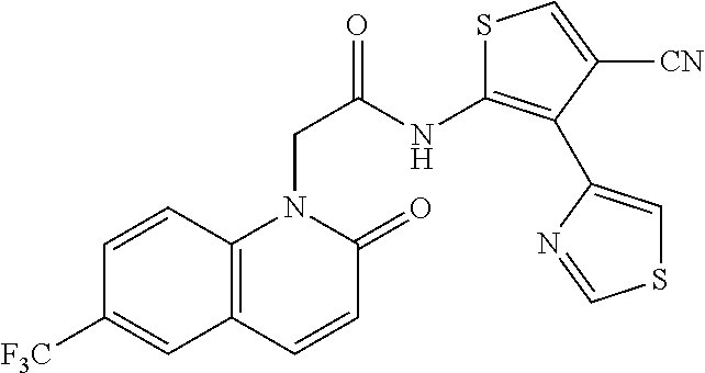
C12=C(C=CC(=O)N1CC(=O)NC1=C(C3=CSC=N3)C([CN])=CS1)C=C([F3C])C=C2
